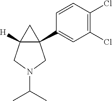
C12(C3=CC(Cl)=C(Cl)C=C3)C([H])(CN(C(C)C)C1)C2
